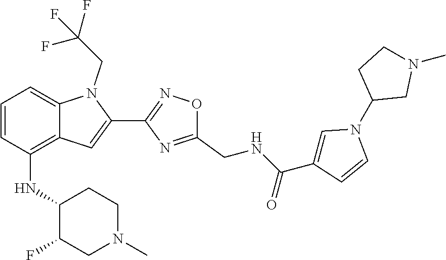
C1=CC(NC2C(F)CN(C)CC2)=C2C(=C1)N(CC(F)(F)F)C(C1=NOC(CNC(C3=CN(C4CN(C)CC4)C=C3)=O)=N1)=C2
